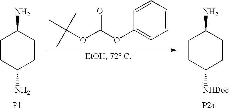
C1CC(N)CCC1N.[P1].C1(OC(OC(C)(C)C)=O)=CC=CC=C1.C1CC([NHBoc])CCC1N.[P2a]
